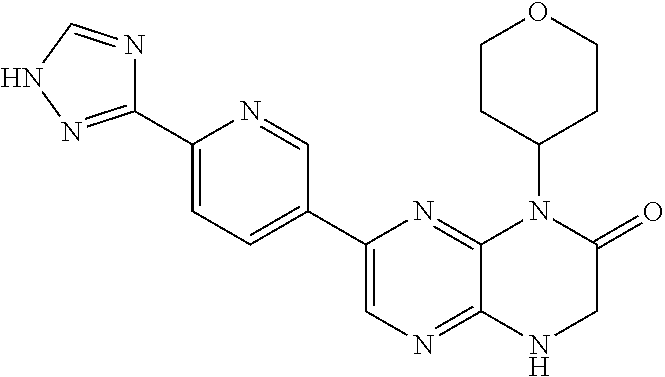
C12=NC=C(C3=CC=C(C4=NNC=N4)N=C3)N=C1N(C1CCOCC1)C(=O)CN2
